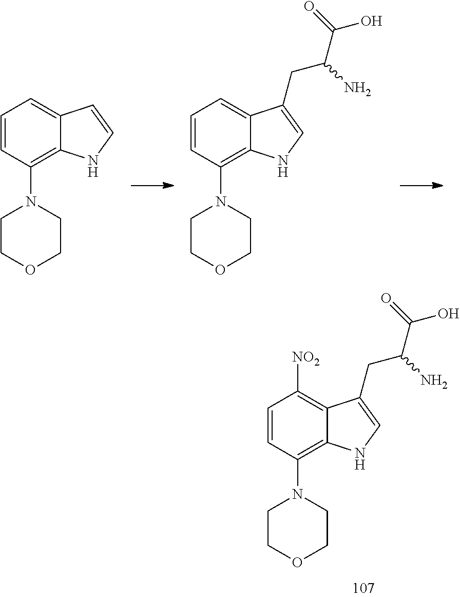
C1=CC(N2CCOCC2)=C2C(=C1[NO2])C(CC(C(=O)O)N)=CN2.C1=CC(N2CCOCC2)=C2C(=C1)C=CN2.C1=CC(N2CCOCC2)=C2C(=C1)C(CC(C(=O)O)N)=CN2
